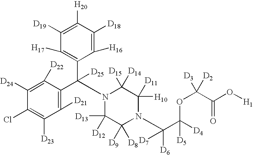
C1([D24])=C([D22])C(C(C2=C([H17])C([D19])=C([H20])C([D18])=C2[H16])([D25])N2C([D13])([D12])C([D9])([D8])N(C(C([D4])(OC([D2])([D3])C(O[H1])=O)[D5])([D6])[D7])C([H10])([D11])C2([D15])[D14])=C([D21])C([D23])=C1Cl
